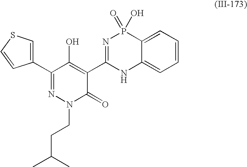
C1(C2=CSC=C2)=NN(CCC(C)C)C(=O)C(C2=NP(=O)(O)C3=CC=CC=C3N2)=C1O
